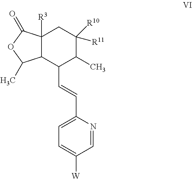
C12([R3])C(C(C=CC3=CC=C([W])C=N3)C(C)C([R11])([R10])C1)C(C)OC2=O
